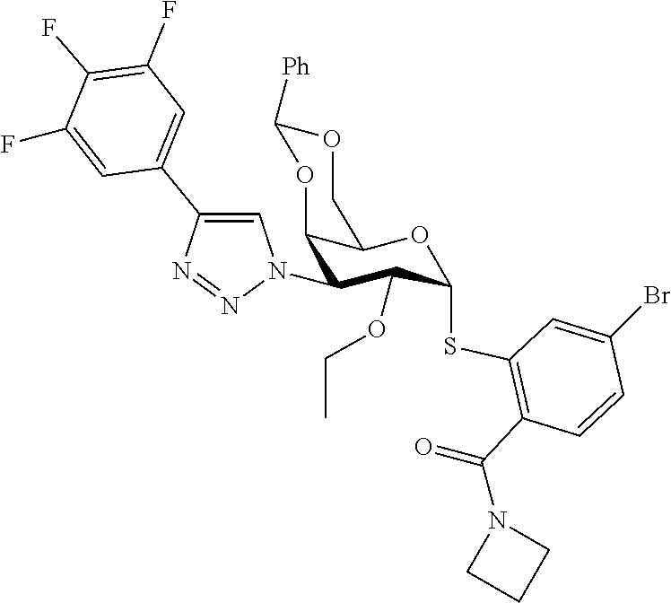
C1(F)=C(F)C(F)=CC(C2=CN(C3C4OC([Ph])OCC4OC(SC4=C(C(N5CCC5)=O)C=CC(Br)=C4)C3OCC)N=N2)=C1
